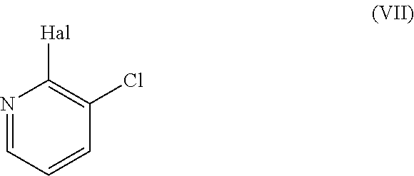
N1=CC=CC(Cl)=C1[Hal]
